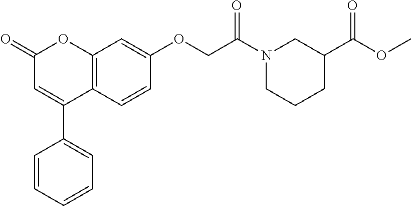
C12=C(C=CC(OCC(N3CCCC(C(OC)=O)C3)=O)=C1)C(C1=CC=CC=C1)=CC(=O)O2
